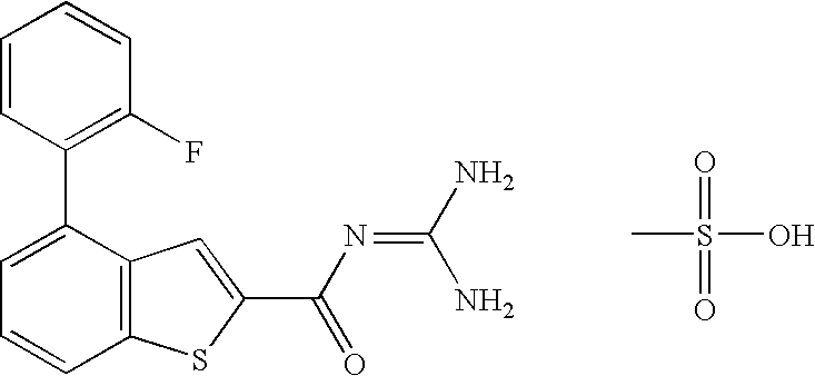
C1(C2=CC=CC3=C2C=C(C(N=C(N)N)=O)S3)=C(F)C=CC=C1.CS(=O)(=O)O
